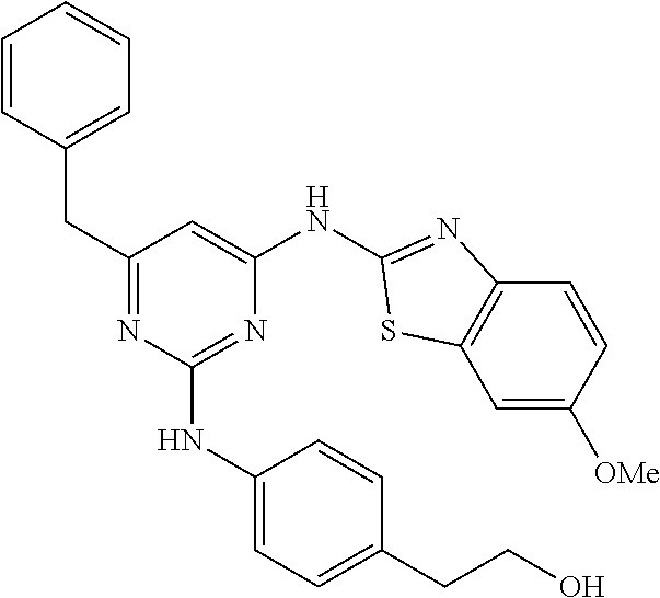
C1=C([OMe])C=CC2=C1SC(NC1=CC(CC3=CC=CC=C3)=NC(NC3=CC=C(CCO)C=C3)=N1)=N2
